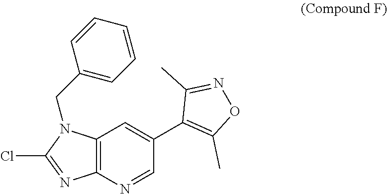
C12=C(N=CC(C3=C(C)ON=C3C)=C1)N=C(Cl)N2CC1=CC=CC=C1
